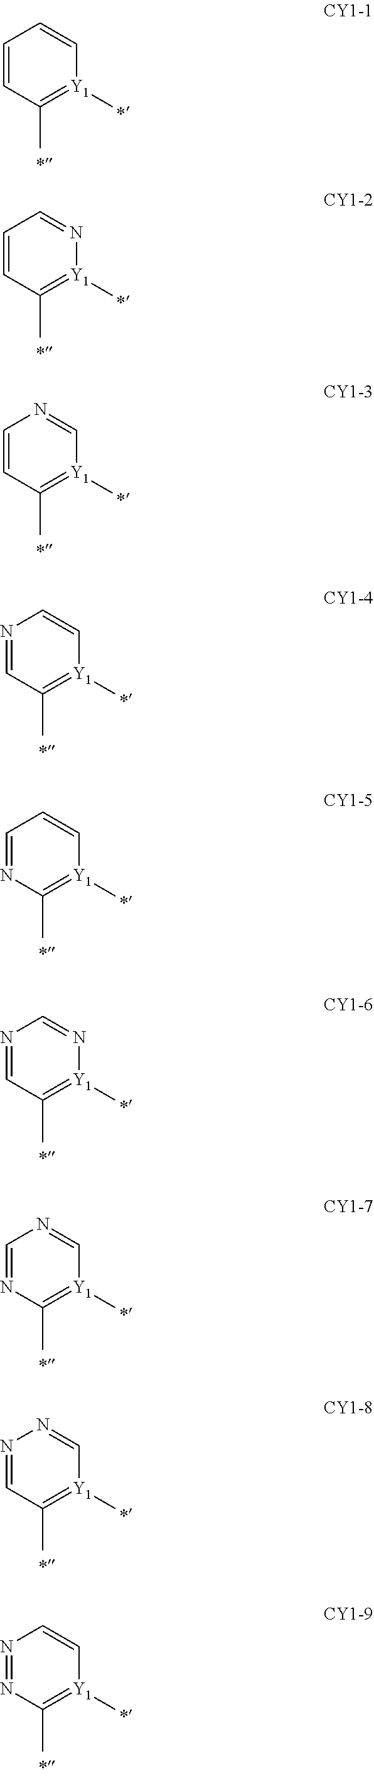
C1=CC(C)=[Y1](C)C=C1.C1=CC(C)=[Y1](C)N=C1.C1=CC(C)=[Y1](C)C=N1.N1=CC(C)=[Y1](C)C=C1.C1=NC(C)=[Y1](C)C=C1.N1=CC(C)=[Y1](C)N=C1.C1=NC(C)=[Y1](C)C=N1.N1=CC(C)=[Y1](C)C=N1.N1=NC(C)=[Y1](C)C=C1
